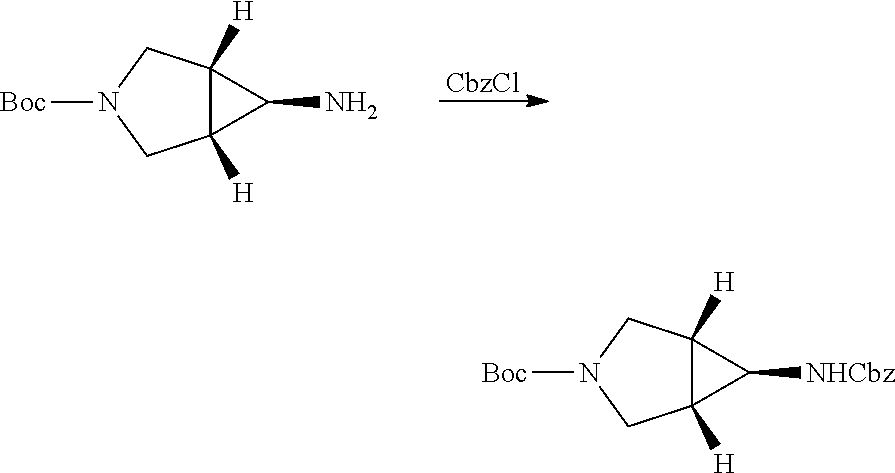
[CbzCl].C12([H])C([H])(CN([Boc])C1)C2N.C12([H])C([H])(CN([Boc])C1)C2[NHCbz]
